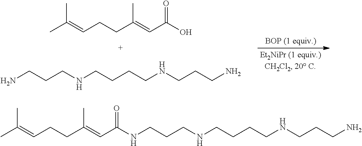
C(CCNCCCCNCCCN)NC(C=C(CCC=C(C)C)C)=O.CC(=CCCC(=CC(O)=O)C)C.NCCCNCCCCNCCCN
